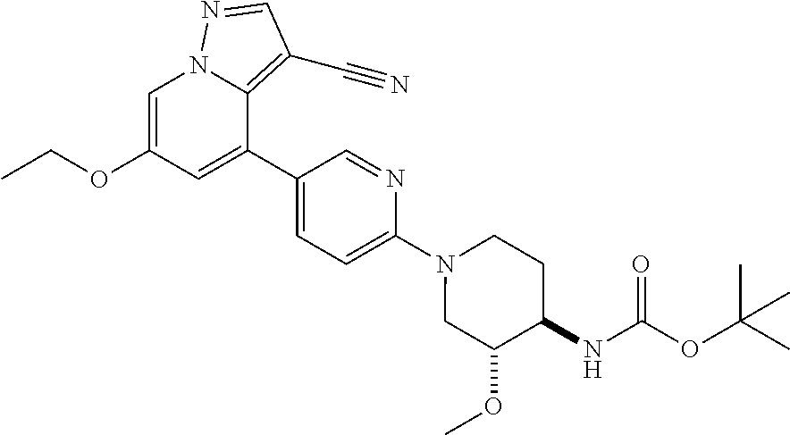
C1=C(OCC)C=C(C2=CC=C(N3CC(OC)C(NC(OC(C)(C)C)=O)CC3)N=C2)C2=C(C#N)C=NN12
